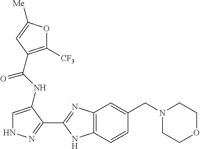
C(NC1=CNN=C1C1=NC2=C(N1)C=CC(CN1CCOCC1)=C2)(C1=C([CF3])OC([Me])=C1)=O
